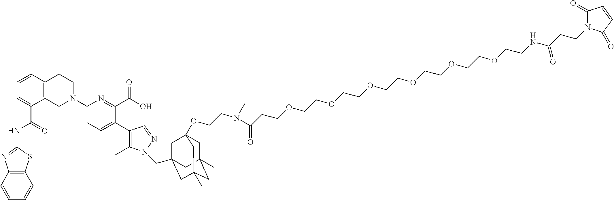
C12=C(C=CC=C1)SC(NC(C1=CC=CC3=C1CN(C1=CC=C(C4=C(C)N(CC56CC7(OCCN(C(CCOCCOCCOCCOCCOCCOCCNC(CCN8C(=O)C=CC8=O)=O)=O)C)CC(C)(CC(C)(C5)C7)C6)N=C4)C(C(O)=O)=N1)CC3)=O)=N2
